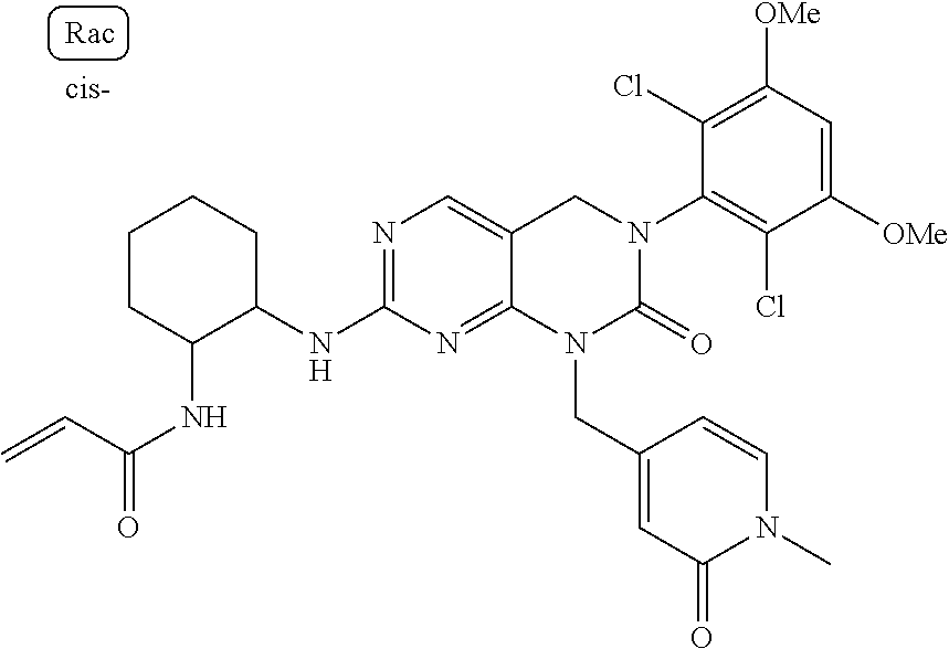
C1(NC(=O)C=C)C(NC2=NC=C3C(=N2)N(CC2=CC(=O)N(C)C=C2)C(=O)N(C2=C(Cl)C([OMe])=CC([OMe])=C2Cl)C3)CCCC1
